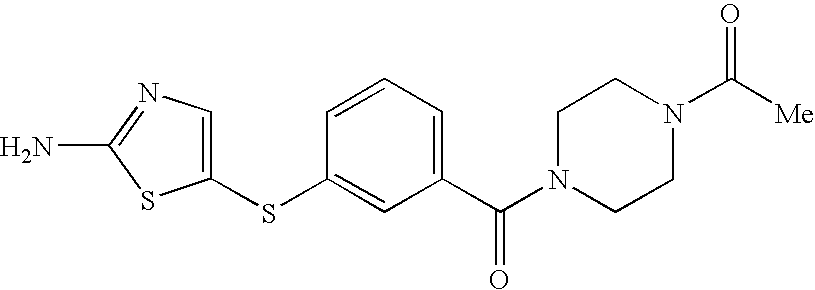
C1(SC2=CC(C(N3CCN(C([Me])=O)CC3)=O)=CC=C2)=CN=C(N)S1
